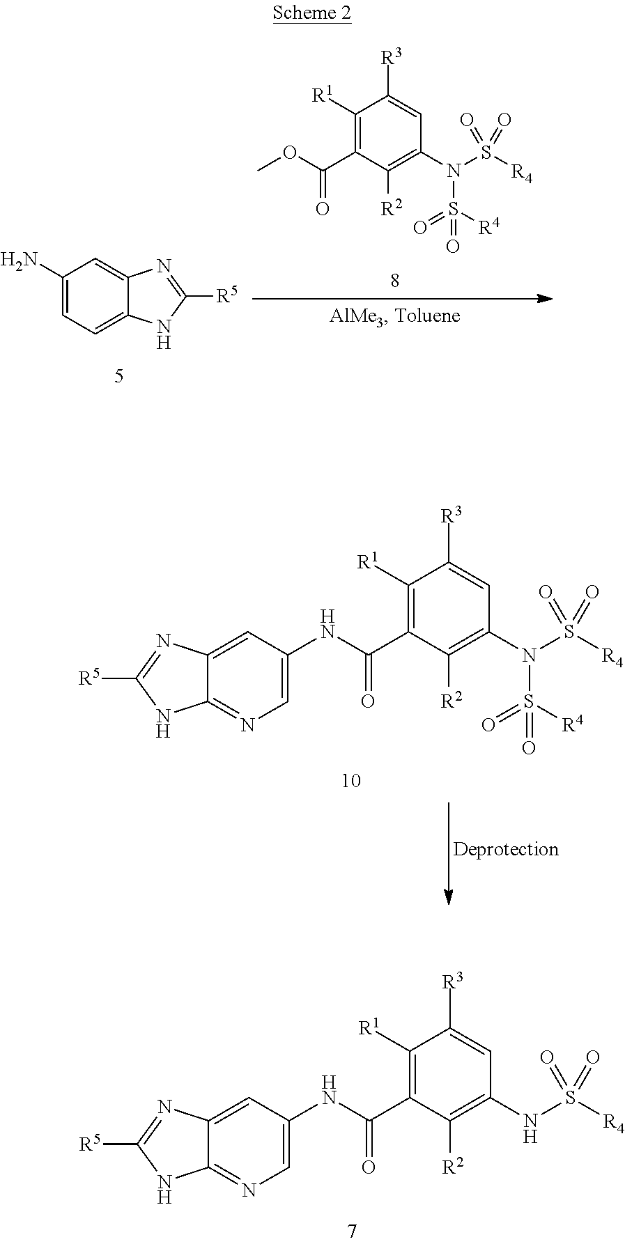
C1([R1])=C(C(NC2=CN=C3C(=C2)N=C([R5])N3)=O)C([R2])=C(NS([R4])(=O)=O)C=C1[R3].C1(N)=CC=C2C(=C1)N=C([R5])N2.C1([R1])=C(C(OC)=O)C([R2])=C(N(S([R4])(=O)=O)S(=O)(=O)[R4])C=C1[R3].C1([R1])=C(C(NC2=CN=C3C(=C2)N=C([R5])N3)=O)C([R2])=C(N(S([R4])(=O)=O)S(=O)(=O)[R4])C=C1[R3]
